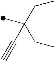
C(C)(CC)(C#C)CC
